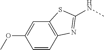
C1=CC2=C(C=C1OC)SC(NC)=N2
